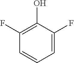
C1=C(F)C(O)=C(F)C=C1
